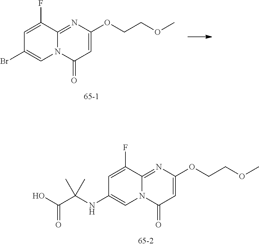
C1=C(F)C2=NC(OCCOC)=CC(=O)N2C=C1Br.C1=C(F)C2=NC(OCCOC)=CC(=O)N2C=C1NC(C(=O)O)(C)C
